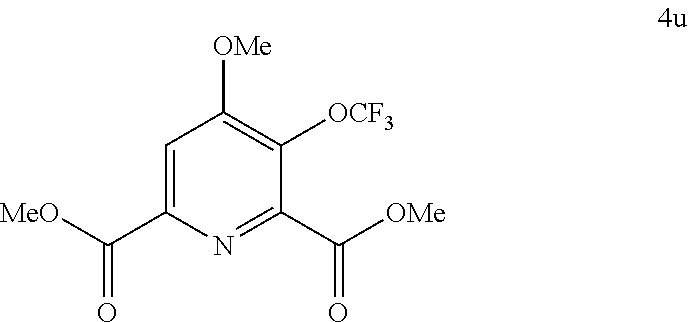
C1=C(C([MeO])=O)N=C(C([OMe])=O)C([OCF3])=C1[OMe]
